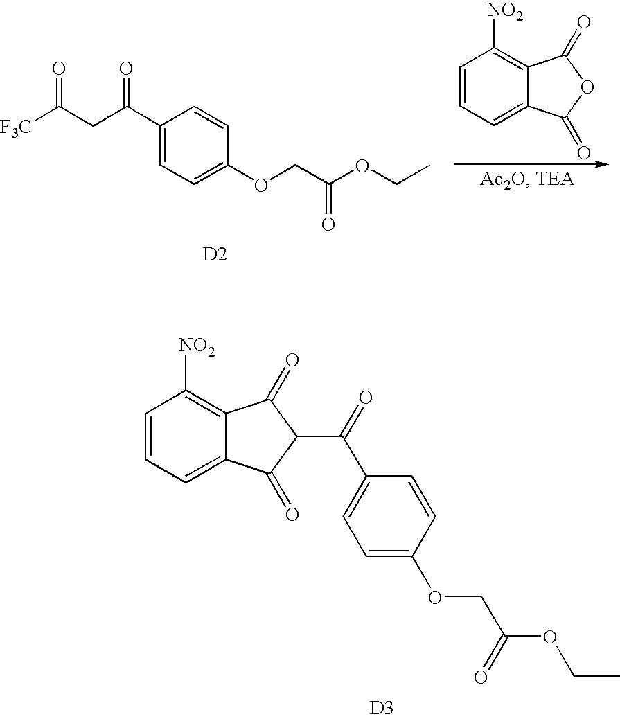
C1(C(CC([F3C])=O)=O)=CC=C(OCC(OCC)=O)C=C1.[D2].C1=CC=C2C(=C1[NO2])C(=O)OC2=O.C1=CC=C2C(=C1[NO2])C(=O)C(C(=O)C1=CC=C(OCC(OCC)=O)C=C1)C2=O.[D3]
